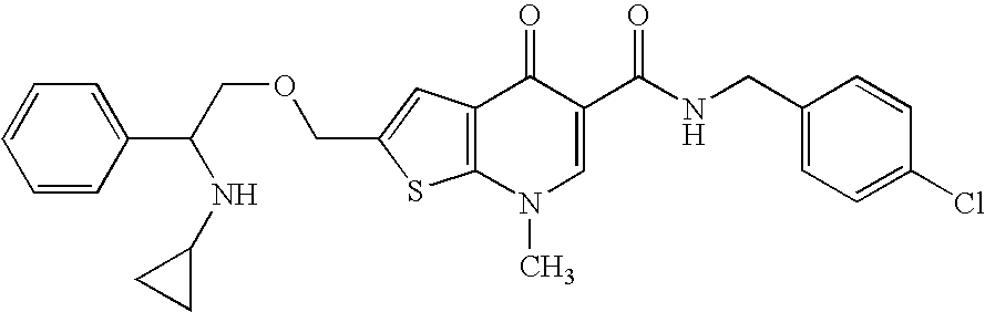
C12=C(N(C)C=C(C(NCC3=CC=C(Cl)C=C3)=O)C1=O)SC(COCC(C1=CC=CC=C1)NC1CC1)=C2
